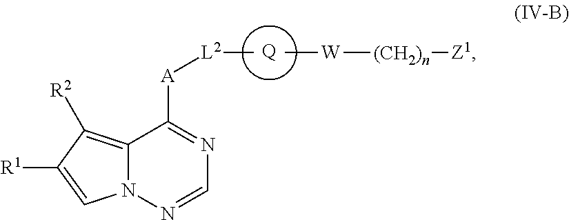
[Q].N12C(=C([R2])C([R1])=C1)C([A][L2]C)=NC=N2.[W](C)[(CH2)n][Z1]
